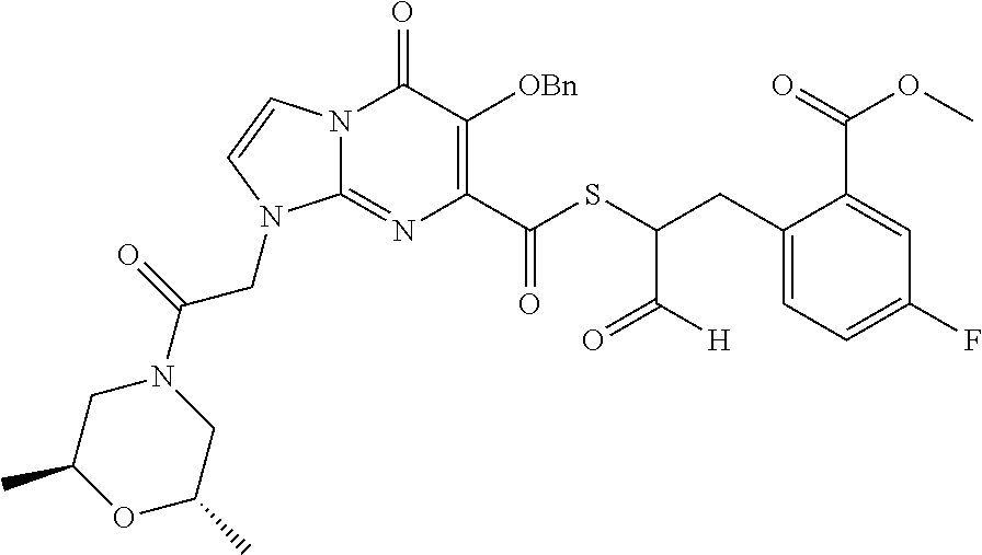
N12C(=NC(C(SC(CC3=CC=C(F)C=C3C(=O)OC)C([H])=O)=O)=C([OBn])C1=O)N(CC(N1CC(C)OC(C)C1)=O)C=C2
